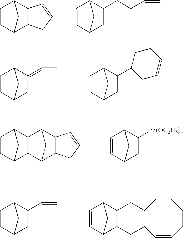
C1=CC2C3C(C1C2)CC=C3.C1=CC2C(CCC=C)CC1C2.C1=CC2C(=CC)CC1C2.C1=CC2C(C3CC=CCC3)CC1C2.C1=CC2CC1C1C3C4C(C(C21)C3)C=CC4.C1=CC2C([Si(OC2H5)3])CC1C2.C1=CC2C(C=C)CC1C2.C1=CC2C3C(C1C2)CCC=CCCC=CCC3
